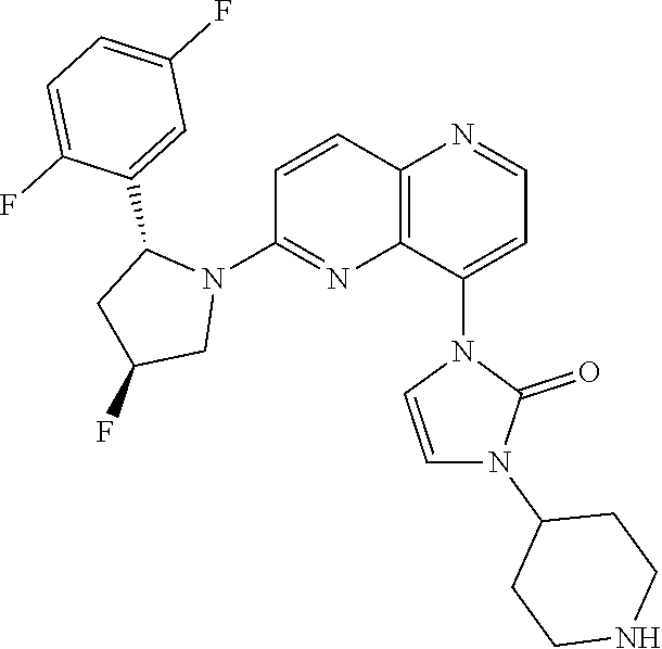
C1=CC2=C(N=C1N1C(C3=CC(F)=CC=C3F)CC(F)C1)C(N1C=CN(C3CCNCC3)C1=O)=CC=N2
